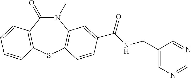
N1(C)C(=O)C2=C(SC3=C1C=C(C(NCC1=CN=CN=C1)=O)C=C3)C=CC=C2
